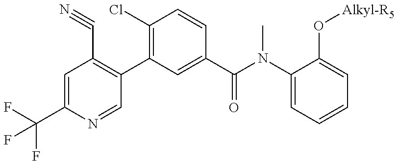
N1=CC(C2=C(Cl)C=CC(C(N(C)C3=CC=CC=C3O[Alkyl-R5])=O)=C2)=C(C#N)C=C1C(F)(F)F
